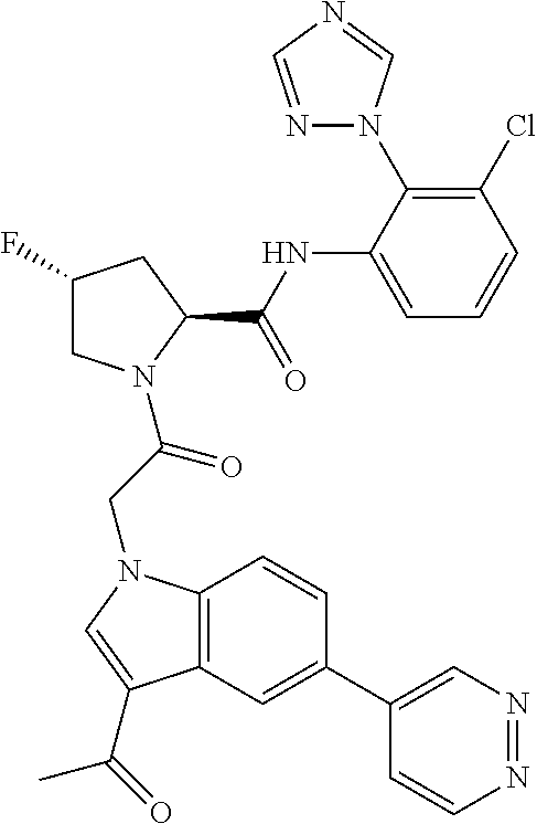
C1(C2=CC3=C(C=C2)N(CC(=O)N2CC(F)CC2C(NC2=CC=CC(Cl)=C2N2N=CN=C2)=O)C=C3C(=O)C)=CN=NC=C1
